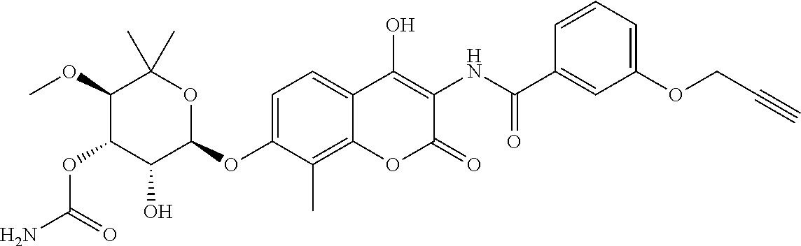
NC(=O)OC1C(O)C(OC2=CC=C3C(=C2C)OC(=O)C(NC(=O)C2=CC(OCC#C)=CC=C2)=C3O)OC(C)(C)C1OC
